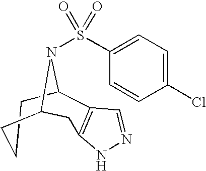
C1CCC2CC3=C(C1N2S(=O)(=O)C1=CC=C(Cl)C=C1)C=NN3
